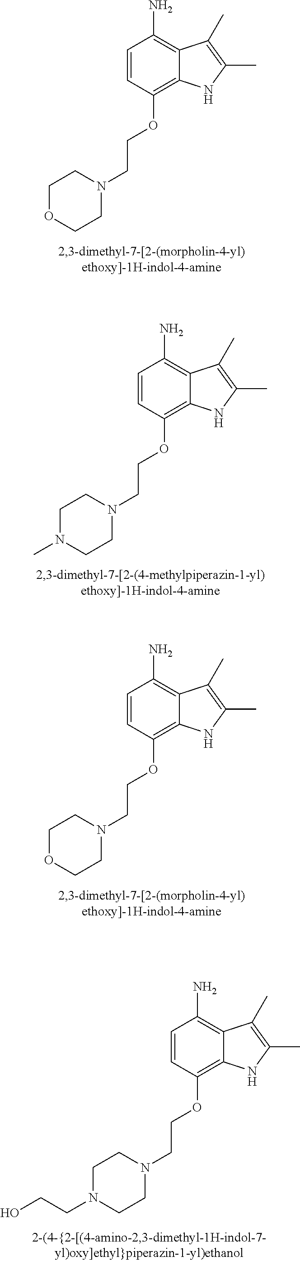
C1=CC(OCCN2CCOCC2)=C2C(=C1N)C(C)=C(C)N2.C1=CC(OCCN2CCN(C)CC2)=C2C(=C1N)C(C)=C(C)N2.C1=CC(OCCN2CCOCC2)=C2C(=C1N)C(C)=C(C)N2.C1=CC(OCCN2CCN(CCO)CC2)=C2C(=C1N)C(C)=C(C)N2
